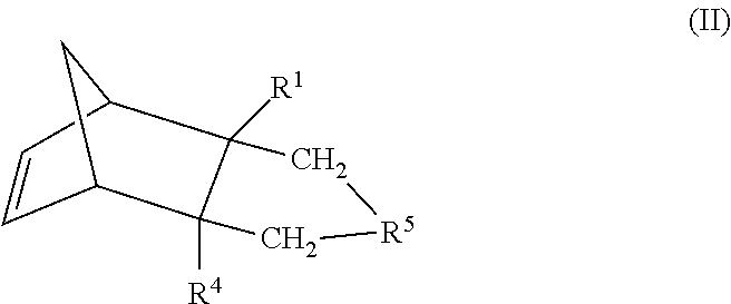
C1=CC2CC1C1([R1])C2([R4])C[R5]C1
